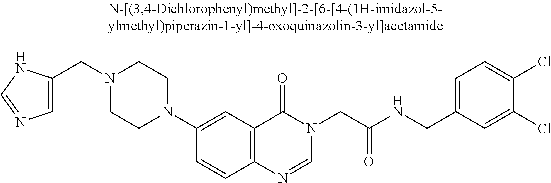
C(N1CCN(C2=CC3=C(C=C2)N=CN(CC(NCC2=CC=C(Cl)C(Cl)=C2)=O)C3=O)CC1)C1=CN=CN1
